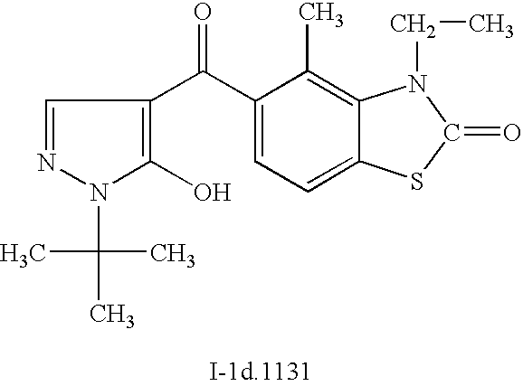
C1=NN(C(C)(C)C)C(O)=C1C(C1=CC=C2C(=C1C)N(CC)C(=O)S2)=O
